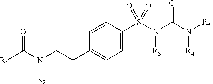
[R1]C(N(CCC1=CC=C(S(N(C(N([R5])[R4])=O)[R3])(=O)=O)C=C1)[R2])=O
